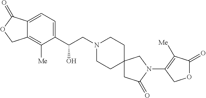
C1(C(CN2CCC3(CC2)CC(=O)N(C2=C([Me])C(=O)OC2)C3)O)=CC=C2C(=C1[Me])COC2=O
